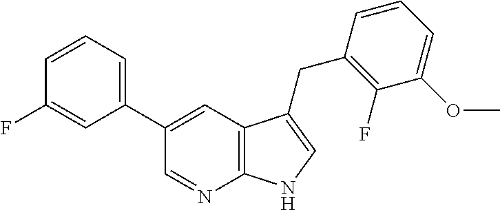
C12=C(C=C(C3=CC=CC(F)=C3)C=N1)C(CC1=C(F)C(OC)=CC=C1)=CN2
